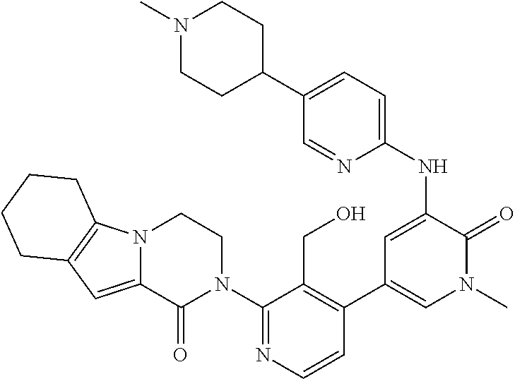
C1(N2CCN3C(=CC4=C3CCCC4)C2=O)=NC=CC(C2=CN(C)C(=O)C(NC3=CC=C(C4CCN(C)CC4)C=N3)=C2)=C1CO
